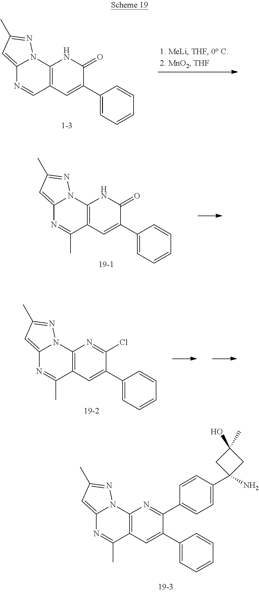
C1(C2=CC3=C(NC2=O)N2C(=CC(C)=N2)N=C3)=CC=CC=C1.C1(C2=CC3=C(NC2=O)N2C(=CC(C)=N2)N=C3C)=CC=CC=C1.C1(C2=CC3=C(N=C2Cl)N2C(=CC(C)=N2)N=C3C)=CC=CC=C1.C1(C2=CC3=C(N=C2C2=CC=C(C4(N)CC(C)(O)C4)C=C2)N2C(=CC(C)=N2)N=C3C)=CC=CC=C1
